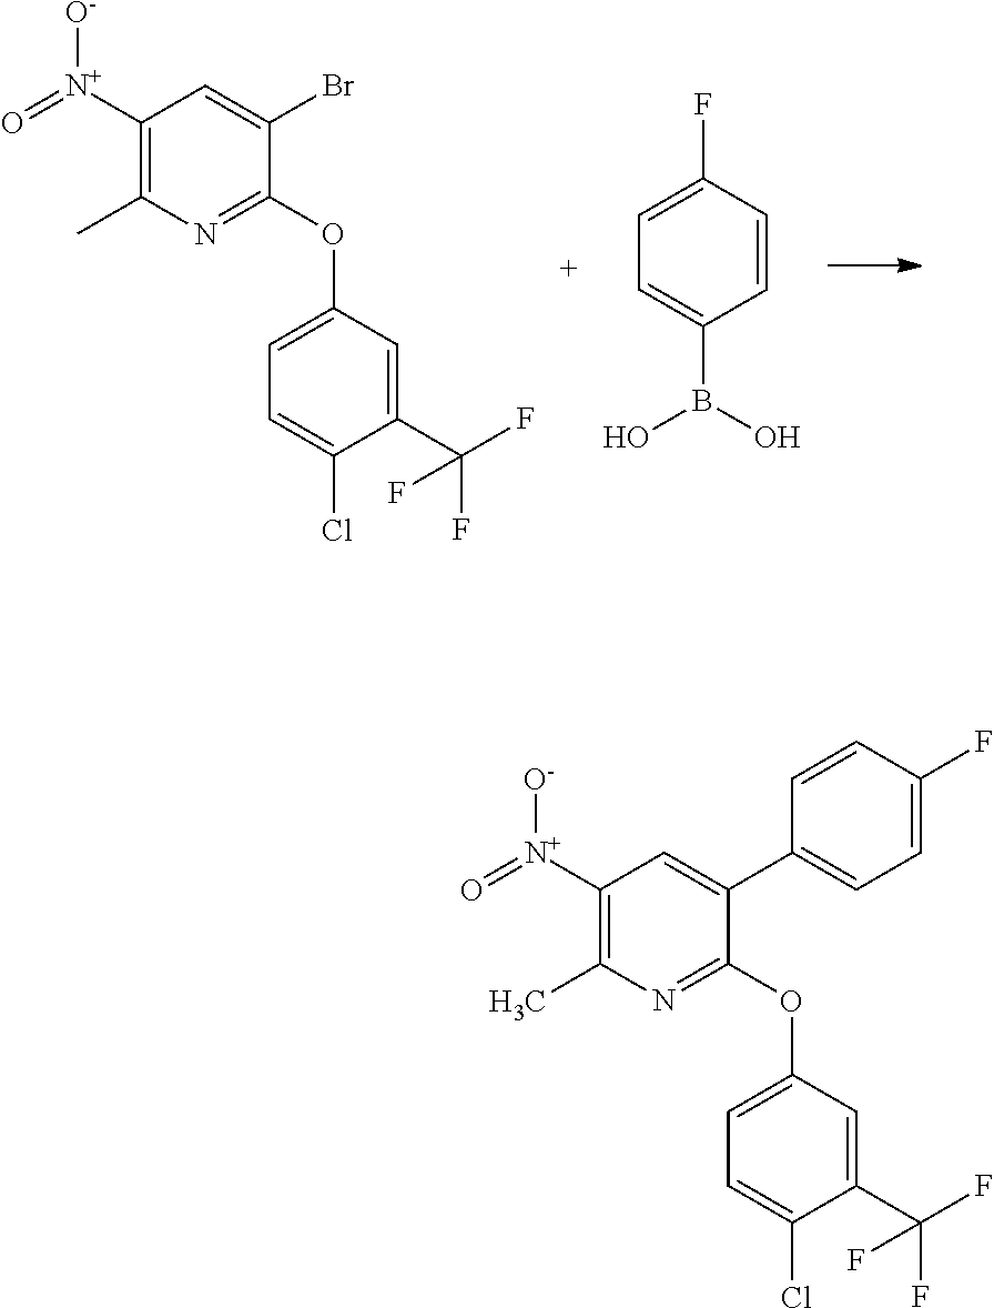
C1([N+](=O)[O-])=C(C)N=C(OC2=CC=C(Cl)C(C(F)(F)F)=C2)C(C2=CC=C(F)C=C2)=C1.C1([N+](=O)[O-])=C(C)N=C(OC2=CC=C(Cl)C(C(F)(F)F)=C2)C(Br)=C1.C1=CC(F)=CC=C1B(O)O
